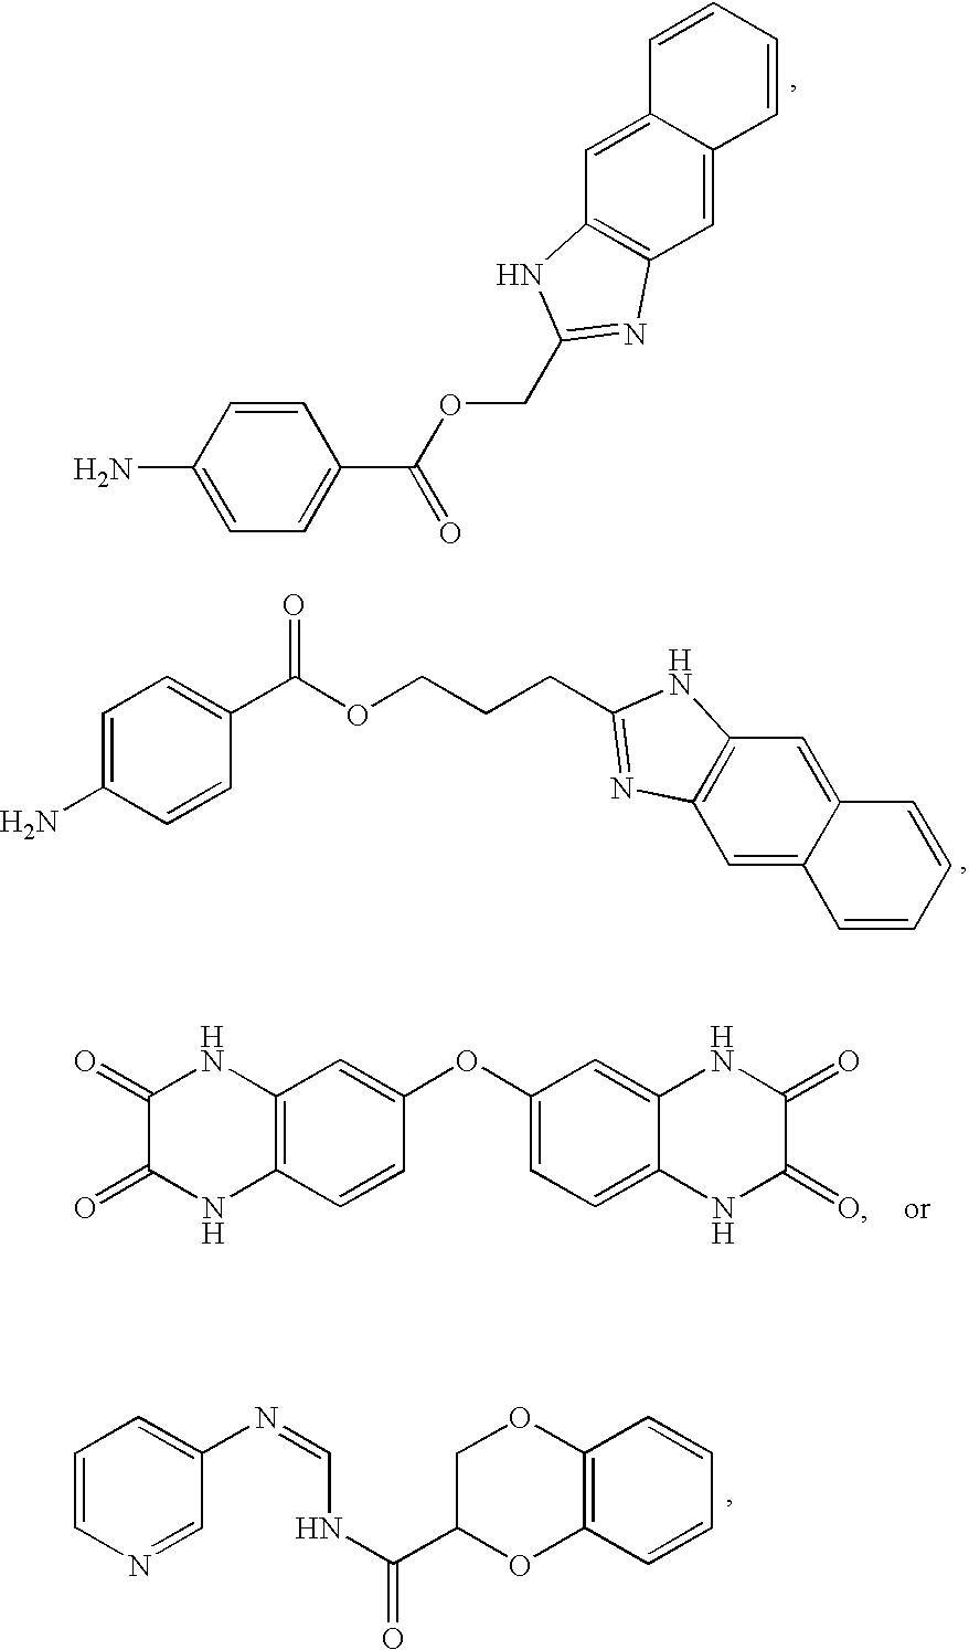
C1=C(N)C=CC(C(=O)OCCCC2=NC3=C(C=C4C(=C3)C=CC=C4)N2)=C1.C12=C(C=CC(OC3=CC=C4C(=C3)NC(=O)C(=O)N4)=C1)NC(=O)C(=O)N2.C1=CN=CC(N=CNC(C2OC3=C(OC2)C=CC=C3)=O)=C1.C1(N)=CC=C(C(=O)OCC2=NC3=C(C=C4C(=C3)C=CC=C4)N2)C=C1
